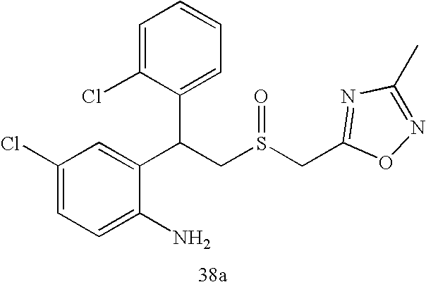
C1=C(N)C(C(C2=CC=CC=C2Cl)CS(CC2=NC(C)=NO2)=O)=CC(Cl)=C1
